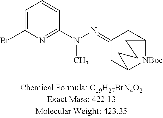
C1=C(Br)N=C(N(N=C2CC3[NBoc]C(C2)CCC3)C)C=C1
